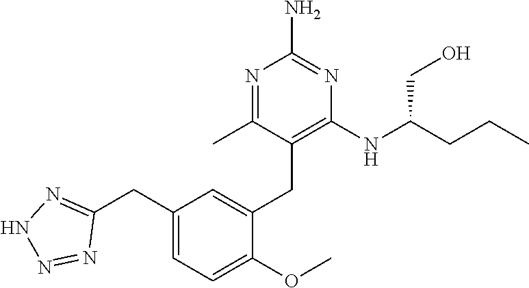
C1(CC2=NNN=N2)=CC=C(OC)C(CC2=C(NC(CCC)CO)N=C(N)N=C2C)=C1
